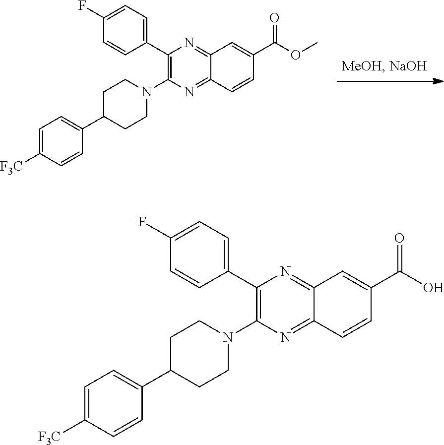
C1(C2=CC=C(F)C=C2)=C(N2CCC(C3=CC=C([F3C])C=C3)CC2)N=C2C(=N1)C=C(C(OC)=O)C=C2.C1(C2=CC=C(F)C=C2)=C(N2CCC(C3=CC=C([F3C])C=C3)CC2)N=C2C(=N1)C=C(C(O)=O)C=C2
